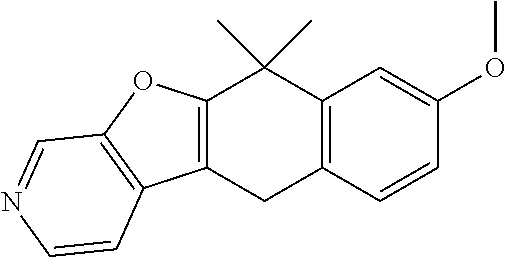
C12=C(CC3=C(C1(C)C)C=C(OC)C=C3)C1=C(O2)C=NC=C1
